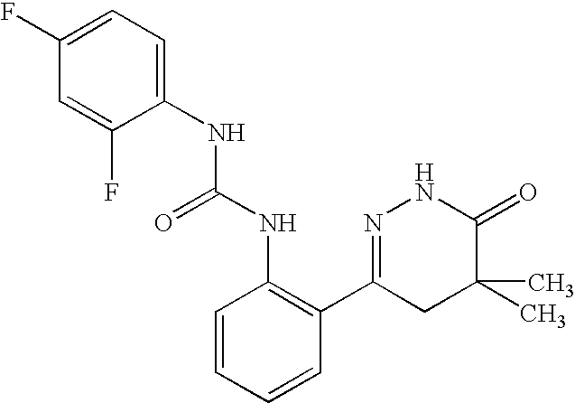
C1=CC=CC(C2=NNC(=O)C(C)(C)C2)=C1NC(=O)NC1=CC=C(F)C=C1F
